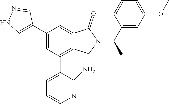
C1(C2=CNN=C2)=CC(C2=CC=CN=C2N)=C2C(=C1)C(=O)N(C(C1=CC(OC)=CC=C1)C)C2
